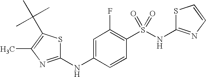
C1(NC2=CC(F)=C(S(NC3=NC=CS3)(=O)=O)C=C2)=NC(C)=C(C(C)(C)C)S1
